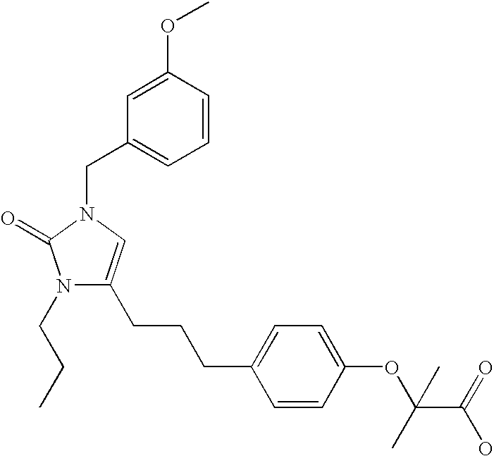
N1(CCC)C(CCCC2=CC=C(OC(C(=O)O)(C)C)C=C2)=CN(CC2=CC=CC(OC)=C2)C1=O
